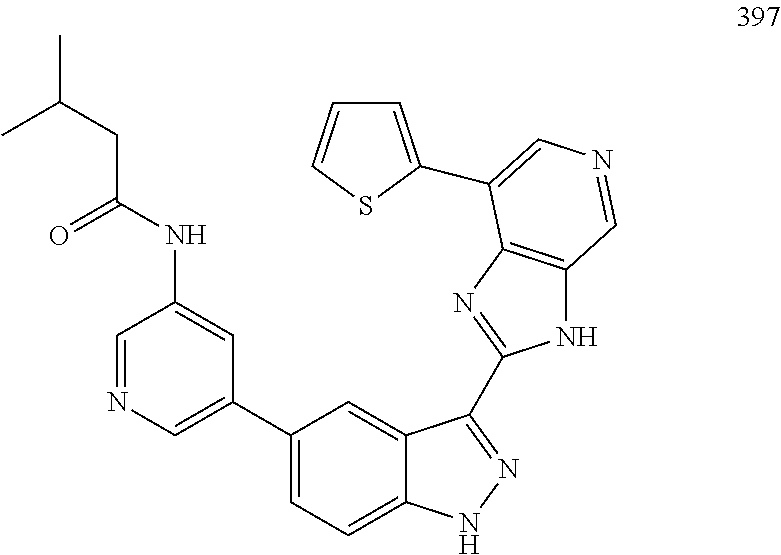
C1=NC=C(C2=CC=C3C(=C2)C(C2=NC4=C(N2)C=NC=C4C2=CC=CS2)=NN3)C=C1NC(=O)CC(C)C
